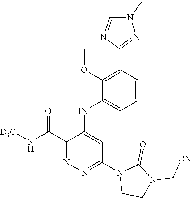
C1=CC(C2=NN(C)C=N2)=C(OC)C(NC2=CC(N3CCN(C[CN])C3=O)=NN=C2C(N[D3C])=O)=C1
